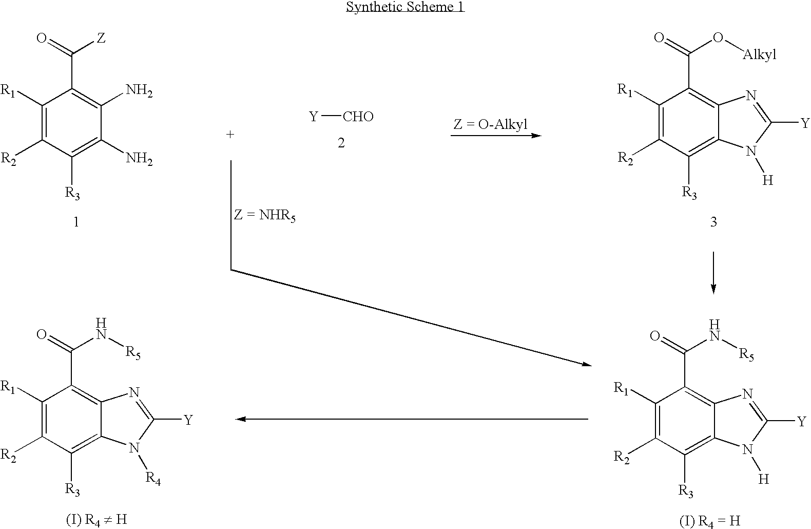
C1([R1])=C([R2])C([R3])=C2C(=C1C(=O)O[Alkyl])N=C([Y])N2[H].[Y][CHO].C1([R1])=C([R2])C([R3])=C(N)C(N)=C1C(=O)[Z].C1([R1])=C([R2])C([R3])=C2C(=C1C(=O)N[R5])N=C([Y])N2[H].C1([R1])=C([R2])C([R3])=C2C(=C1C(=O)N[R5])N=C([Y])N2[R4]
